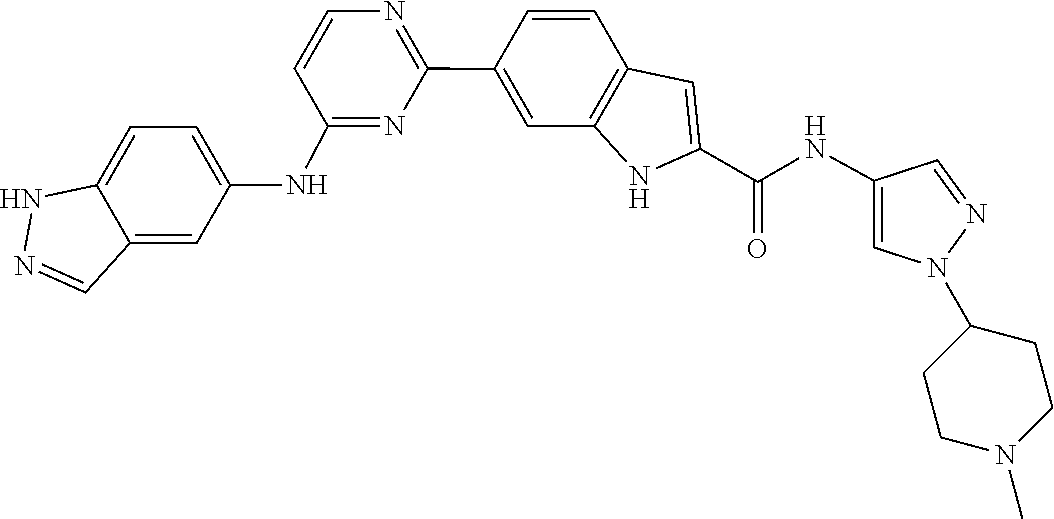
C1(C2=NC=CC(NC3=CC=C4C(=C3)C=NN4)=N2)=CC2=C(C=C1)C=C(C(NC1=CN(C3CCN(C)CC3)N=C1)=O)N2
